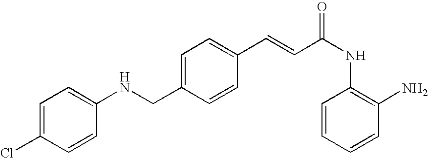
C1(C=CC(NC2=C(N)C=CC=C2)=O)=CC=C(CNC2=CC=C(Cl)C=C2)C=C1
